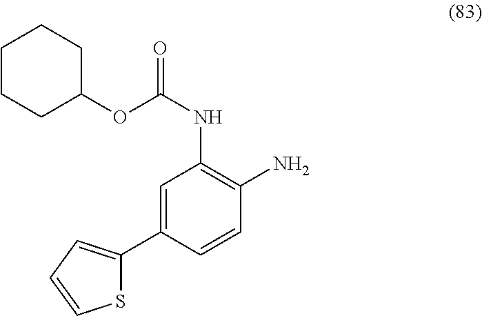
C1=C(C2=CC=CS2)C=CC(N)=C1NC(=O)OC1CCCCC1
